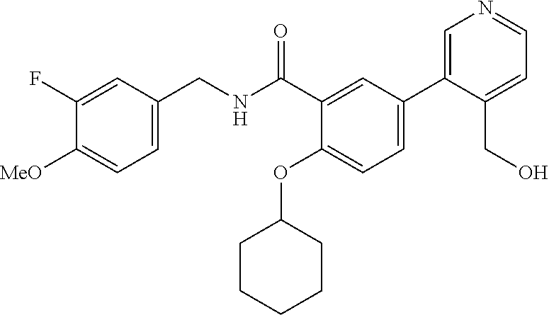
C1=C(CNC(C2=CC(C3=CN=CC=C3CO)=CC=C2OC2CCCCC2)=O)C=C(F)C([MeO])=C1
